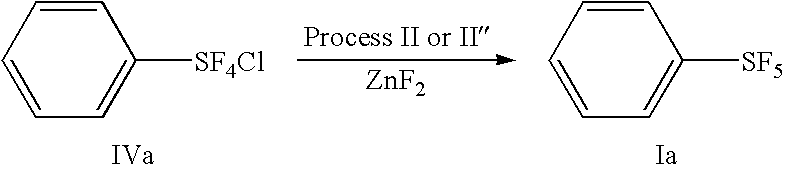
C1=CC=CC=C1[SF5].[ZnF2].C1=CC=CC=C1[SF4Cl]
